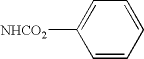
[NHCO2]C1=CC=CC=C1
